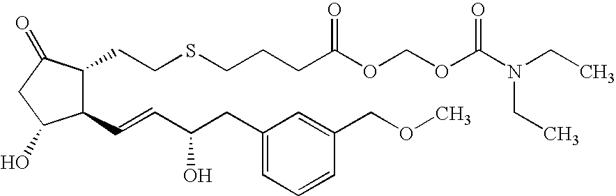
C1(C=CC(CC2=CC=CC(COC)=C2)O)C(CCSCCCC(OCOC(N(CC)CC)=O)=O)C(=O)CC1O
